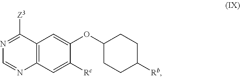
N1=C([Z3])C2=C(N=C1)C=C([Rc])C(OC1CCC([Rb])CC1)=C2
